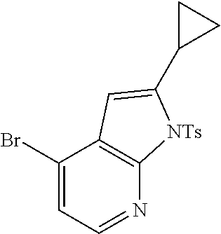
C1(Br)=CC=NC2=C1C=C(C1CC1)[NTs]2
